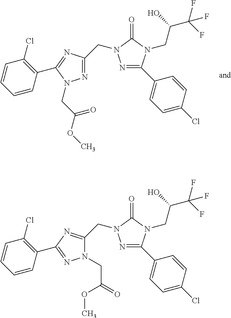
N1=C(C2=CC=C(Cl)C=C2)N(CC(C(F)(F)F)O)C(=O)N1CC1=NN(CC(=O)OC)C(C2=C(Cl)C=CC=C2)=N1.N1=C(C2=CC=C(Cl)C=C2)N(CC(C(F)(F)F)O)C(=O)N1CC1=NC(C2=C(Cl)C=CC=C2)=NN1CC(=O)OC
